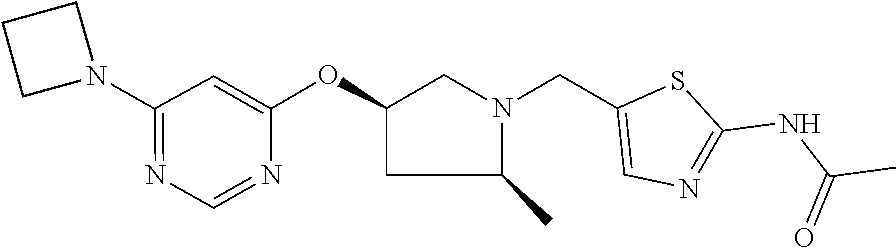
N1(C2=NC=NC(OC3CN(CC4=CN=C(NC(C)=O)S4)C(C)C3)=C2)CCC1
